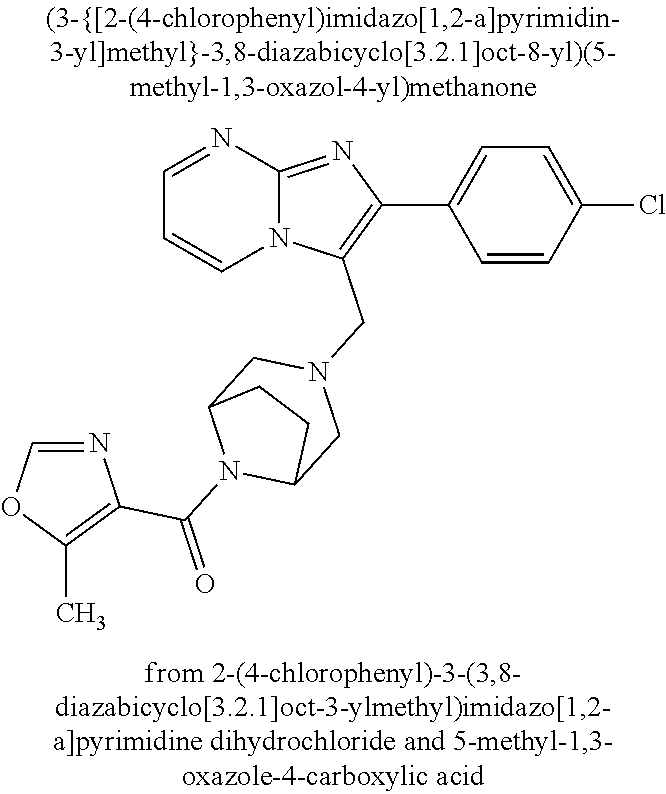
N12C(=NC(C3=CC=C(Cl)C=C3)=C1CN1CC3N(C(=O)C4=C(C)OC=N4)C(C1)CC3)N=CC=C2
